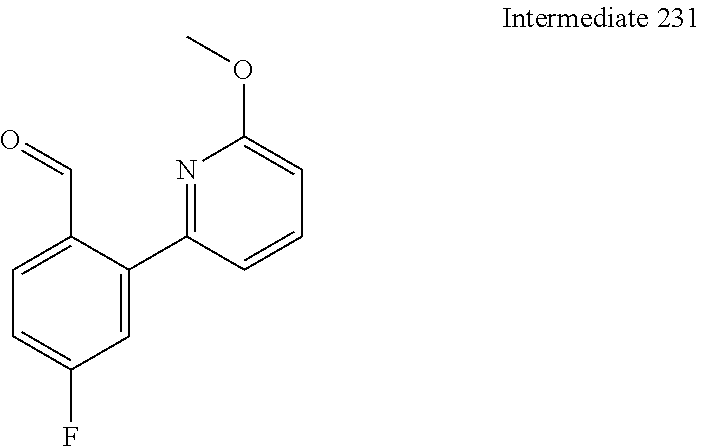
O=CC1=CC=C(F)C=C1C1=NC(OC)=CC=C1
